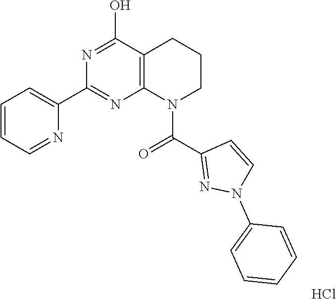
C1=CC=NC(C2=NC3=C(C(O)=N2)CCCN3C(=O)C2=NN(C3=CC=CC=C3)C=C2)=C1.Cl
